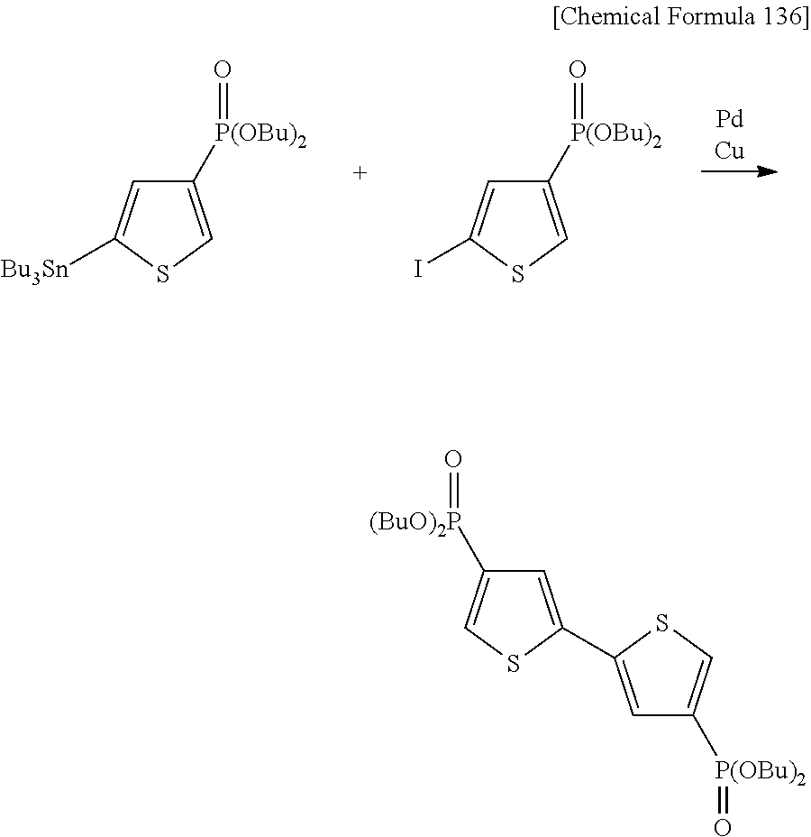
C1([P(OBu)2]=O)=CSC([Bu3Sn])=C1.C1([P(OBu)2]=O)=CSC(I)=C1.C1=C(C2=CC([P(OBu)2]=O)=CS2)SC=C1[(BuO)2P]=O
